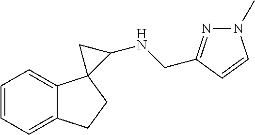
C1=CC=C2C(=C1)CCC21C(NCC2=NN(C)C=C2)C1
